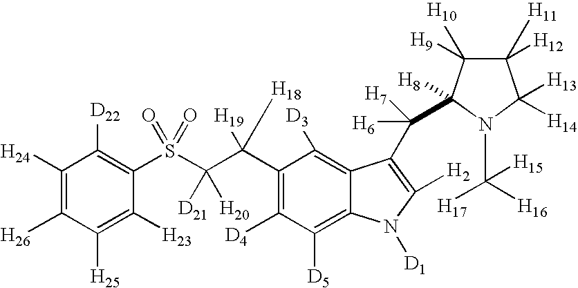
C1([H24])=C([H26])C([H25])=C([H23])C(S(C(C(C2=C([D4])C([D5])=C3C(=C2[D3])C(C([H6])([H7])C2([H8])C([H9])([H10])C([H11])([H12])C([H13])([H14])N2C([H17])([H15])[H16])=C([H2])N3[D1])([H19])[H18])([D21])[H20])(=O)=O)=C1[D22]
